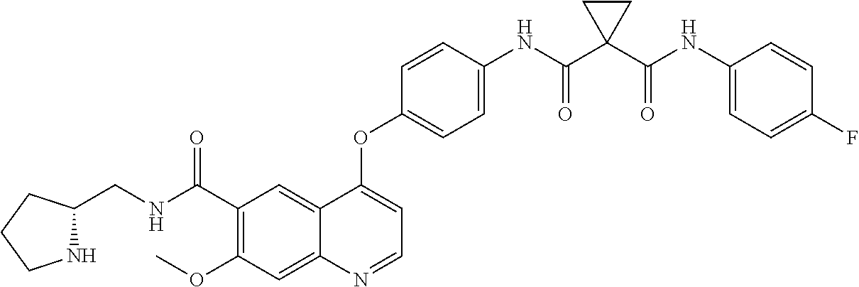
C12=CC(C(=O)NCC3NCCC3)=C(OC)C=C1N=CC=C2OC1=CC=C(NC(C2(C(NC3=CC=C(F)C=C3)=O)CC2)=O)C=C1
